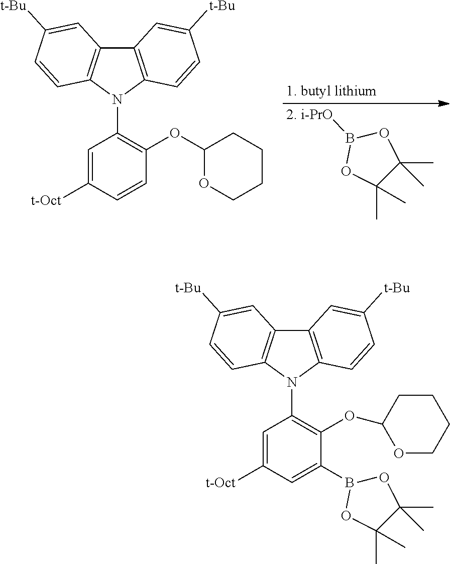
[2. i-PrO]B1OC(C)(C)C(C)(C)O1.C12=C(N(C3=C(OC4OCCCC4)C=CC([t-Oct])=C3)C3=C1C=C([t-Bu])C=C3)C=CC([t-Bu])=C2.C12=C(N(C3=C(OC4OCCCC4)C(B4OC(C)(C)C(C)(C)O4)=CC([t-Oct])=C3)C3=C1C=C([t-Bu])C=C3)C=CC([t-Bu])=C2
